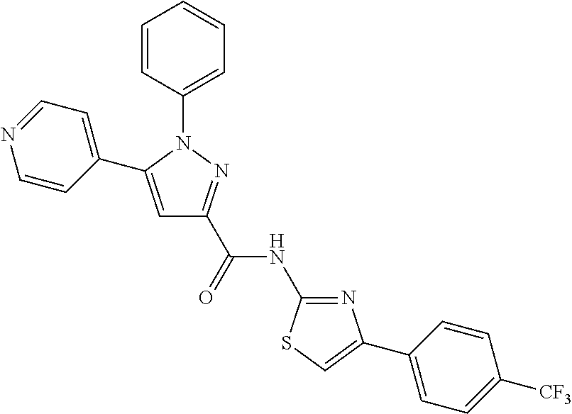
C1=CC(N2C(C3=CC=NC=C3)=CC(C(NC3=NC(C4=CC=C([CF3])C=C4)=CS3)=O)=N2)=CC=C1
